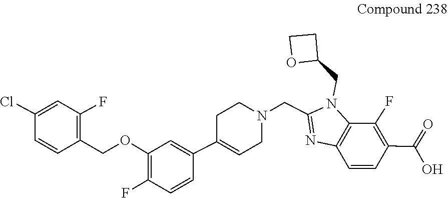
C12=C(N(CC3CCO3)C(CN3CCC(C4=CC(OCC5=C(F)C=C(Cl)C=C5)=C(F)C=C4)=CC3)=N1)C(F)=C(C(=O)O)C=C2
